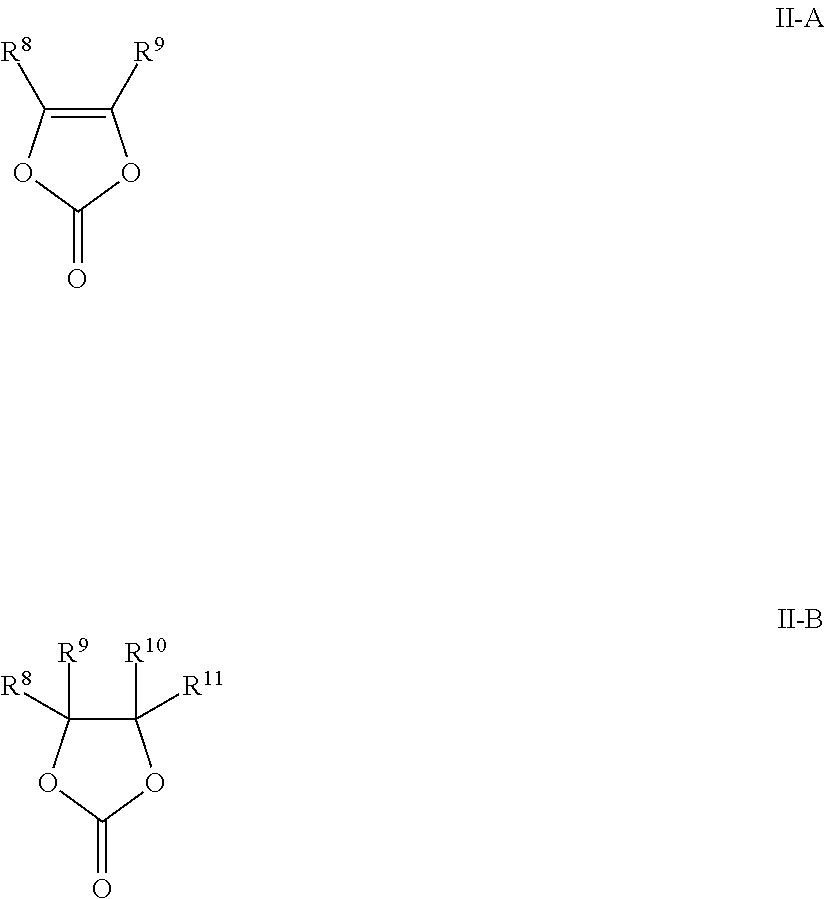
C1([R9])=C([R8])OC(=O)O1.C1([R11])([R10])C([R8])([R9])OC(=O)O1
